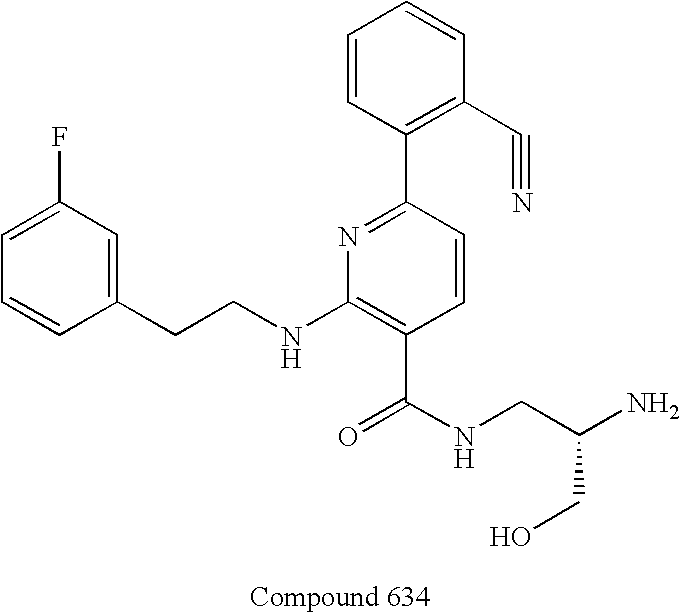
C1=CC(CCNC2=C(C(NCC(N)CO)=O)C=CC(C3=C(C#N)C=CC=C3)=N2)=CC(F)=C1
